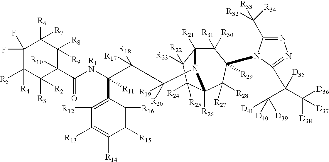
C1(F)(F)C([R5])([R4])C([R3])([R2])C([R10])(C([R1N]C(C(C([R20])([R19])N2C3([R21])C([R31])([R30])C([R29])(N4C(C([R32])([R33])[R34])=NN=C4C(C([D41])([D39])[D40])(C([D36])([D38])[D37])[D35])C([R27])([R28])C2([R26])C([R24])([R25])C3([R23])[R22])([R18])[R17])(C2=C([R12])C([R13])=C([R14])C([R15])=C2[R16])[R11])=O)C([R8])([R9])C1([R6])[R7]
